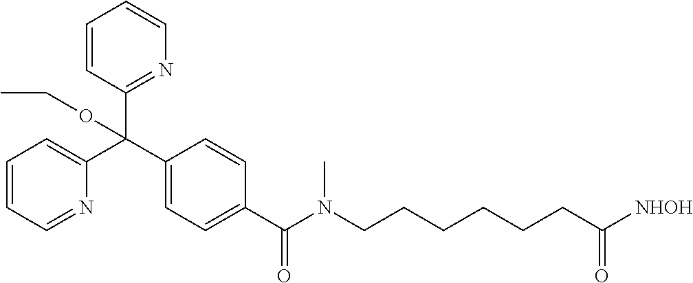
C1(C(C2=CC=CC=N2)(C2=NC=CC=C2)OCC)=CC=C(C(=O)N(CCCCCCC([NHOH])=O)C)C=C1
